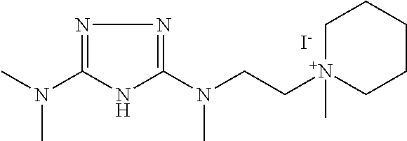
C1[N+](CCN(C2=NN=C(N(C)C)N2)C)(C)CCCC1.[I-]
